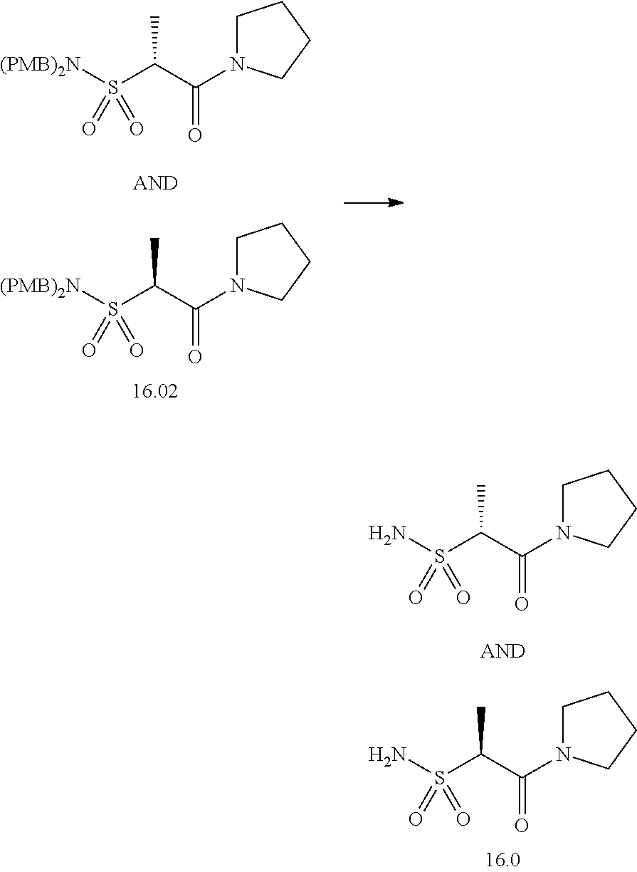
S(C(C(N1CCCC1)=O)C)(N)(=O)=O.S(C(C(N1CCCC1)=O)C)(N)(=O)=O.S(C(C(N1CCCC1)=O)C)([(PMB)2N])(=O)=O.S(C(C(N1CCCC1)=O)C)([(PMB)2N])(=O)=O
